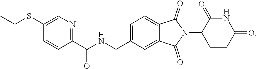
C1=C(CNC(=O)C2=NC=C(SCC)C=C2)C=C2C(=C1)C(=O)N(C1CCC(=O)NC1=O)C2=O
